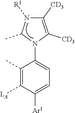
C1([CD3])=C([CD3])N(C2=CC=C([Ar1])C([LA])=C2C)C(C)N1[R1]
